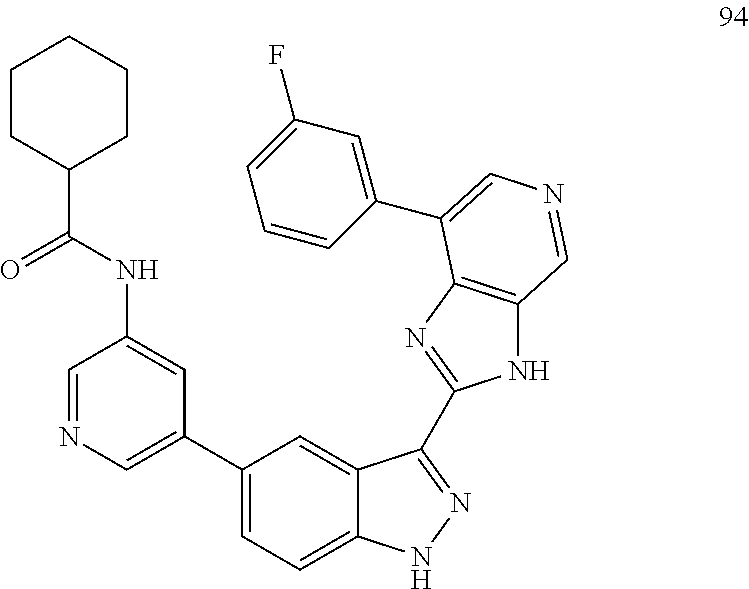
C1=NC=C(C2=CC=C3C(=C2)C(C2=NC4=C(N2)C=NC=C4C2=CC(F)=CC=C2)=NN3)C=C1NC(C1CCCCC1)=O
